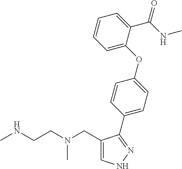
C1=C(CN(CCNC)C)C(C2=CC=C(OC3=CC=CC=C3C(NC)=O)C=C2)=NN1
